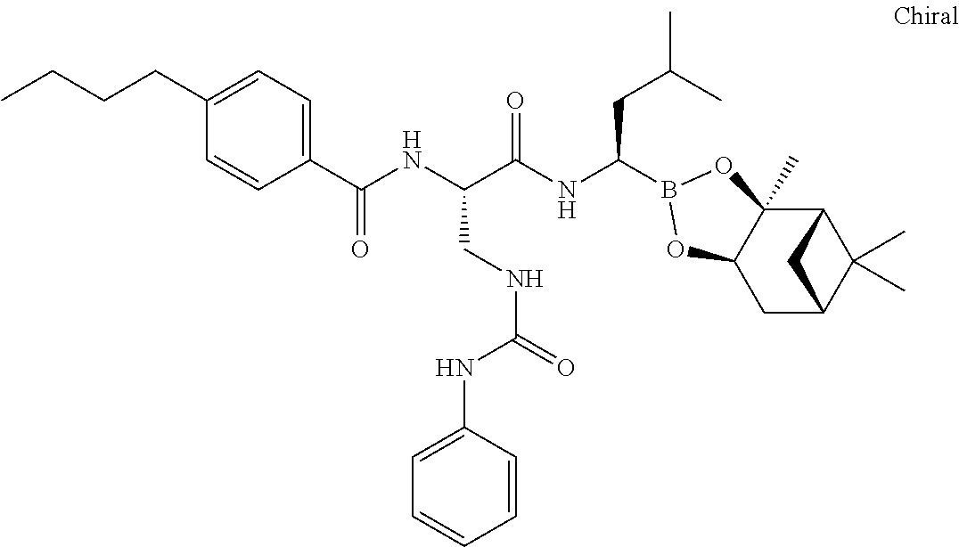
C(C1=CC=C(C(NC(C(NC(CC(C)C)B2OC3(C)C4C(C)(C)C(CC3O2)C4)=O)CNC(=O)NC2=CC=CC=C2)=O)C=C1)CCC
